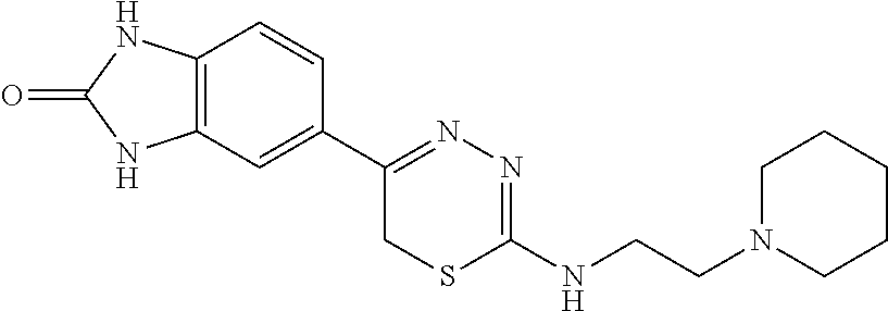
C12=C(C=C(C3=NN=C(NCCN4CCCCC4)SC3)C=C1)NC(=O)N2
